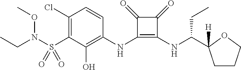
C1(Cl)=C(S(N(CC)OC)(=O)=O)C(O)=C(NC2=C(NC(CC)C3([H])CCCO3)C(=O)C2=O)C=C1
